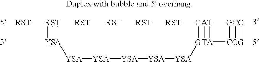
[RST][RST]([RST])([Y])(S)[A][YSA][YSA][YSA][YSA][YSA][G][CAT]1([RST][RST][RST]C)([T])[GCC]([G])([G])C[A]1
